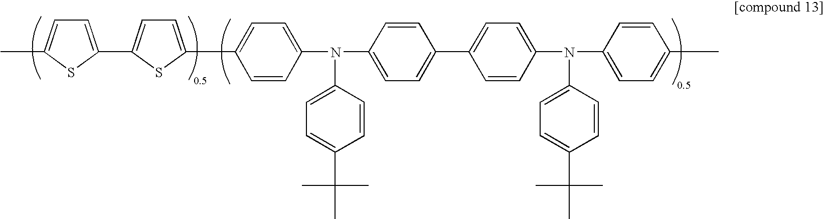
C1=C(C2=CC=C(N(C3=CC=C(C4=CC=C(N(C5=CC=C(C)C=C5)C5=CC=C(C(C)(C)C)C=C5)C=C4)C=C3)C3=CC=C(C(C)(C)C)C=C3)C=C2)SC(C2=CC=C(C)S2)=C1
